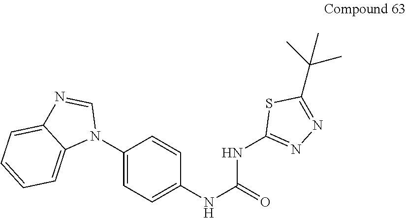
C1(N2C=NC3=CC=CC=C23)=CC=C(NC(=O)NC2=NN=C(C(C)(C)C)S2)C=C1
